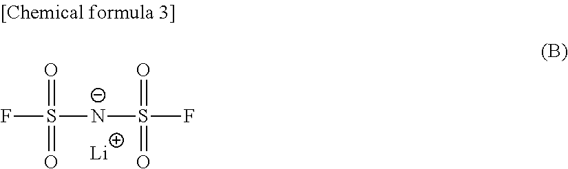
FS([N-]S(F)(=O)=O)(=O)=O.[Li]
